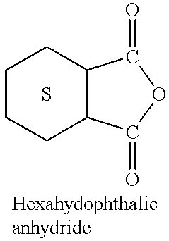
C1CCC2C(C1)C(=O)OC2=O.S
